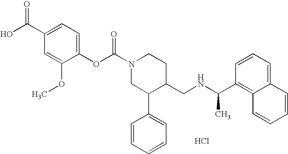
Cl.C1(OC(N2CC(C3=CC=CC=C3)C(CNC(C3=C4C(=CC=C3)C=CC=C4)C)CC2)=O)=CC=C(C(=O)O)C=C1OC
